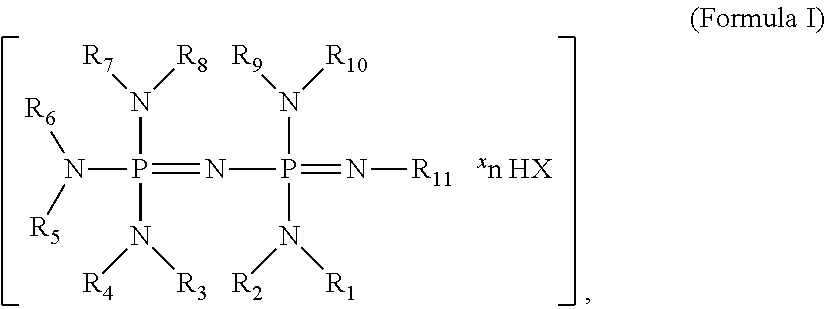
N(P(=NP(=N[R11])(N([R9])[R10])N([R2])[R1])(N([R7])[R8])N([R4])[R3])([R5])[R6]
